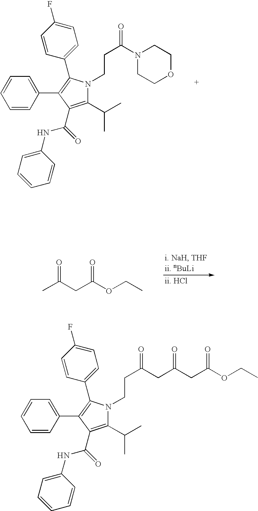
C1=CC(C2=C(C3=CC=C(F)C=C3)N(CCC(N3CCOCC3)=O)C(C(C)C)=C2C(=O)NC2=CC=CC=C2)=CC=C1.CC(CC(OCC)=O)=O.C1=CC(C2=C(C3=CC=C(F)C=C3)N(CCC(CC(CC(OCC)=O)=O)=O)C(C(C)C)=C2C(=O)NC2=CC=CC=C2)=CC=C1
